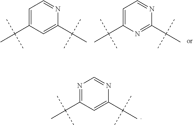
C1=C(C(C)(C)C)C=C(C(C)(C)C)N=C1.C1=C(C(C)(C)C)N=C(C(C)(C)C)N=C1.N1=C(C(C)(C)C)C=C(C(C)(C)C)N=C1
